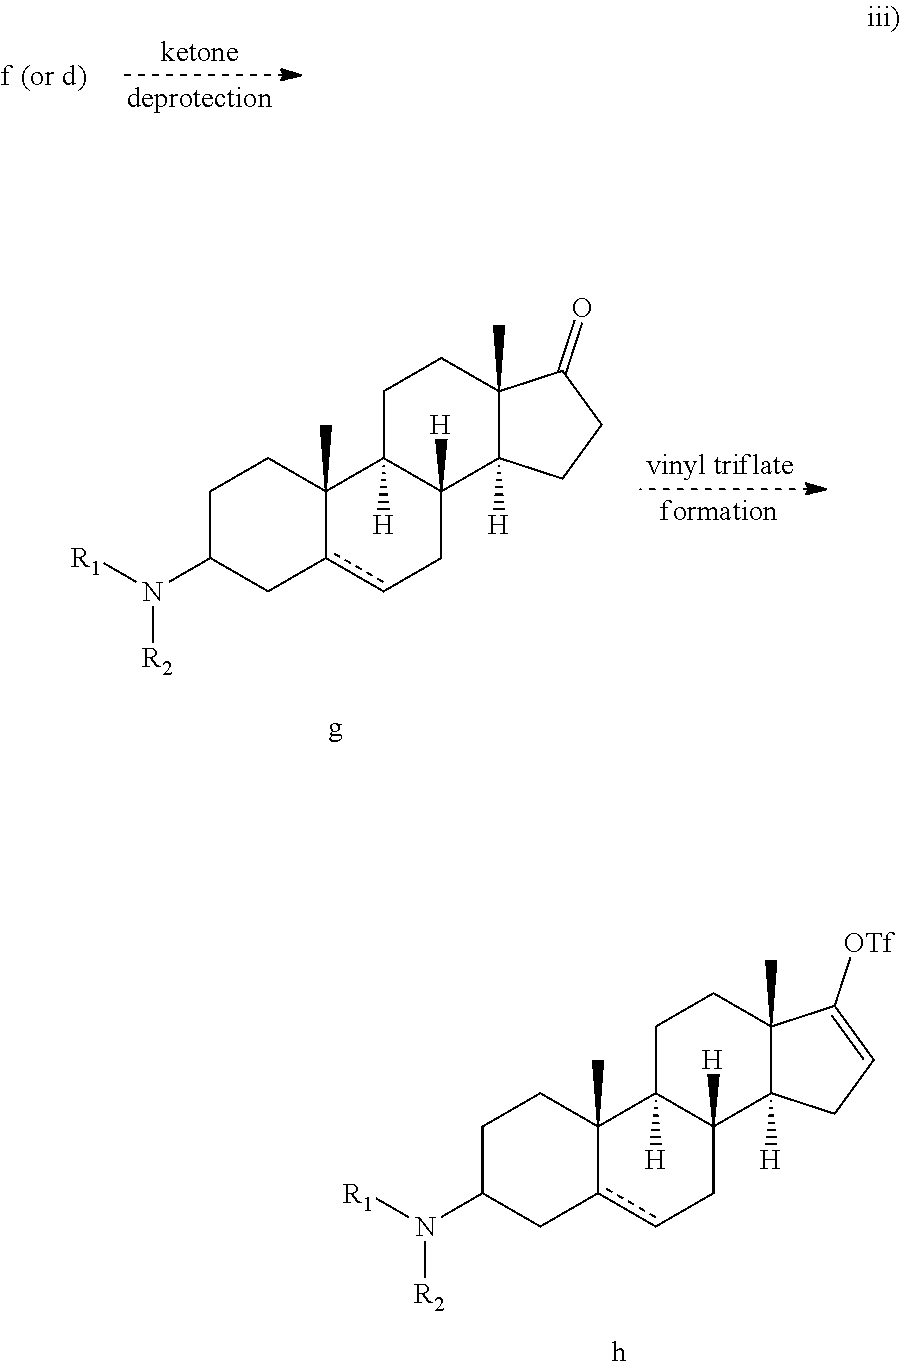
C1C(N([R1])[R2])Cc2cCC3([H])C([H])(C2(C)C1)CCC1(C)C3([H])CCC1=O.C1C(N([R1])[R2])Cc2cCC3([H])C([H])(C2(C)C1)CCC1(C)C3([H])CC=C1[OTf]
